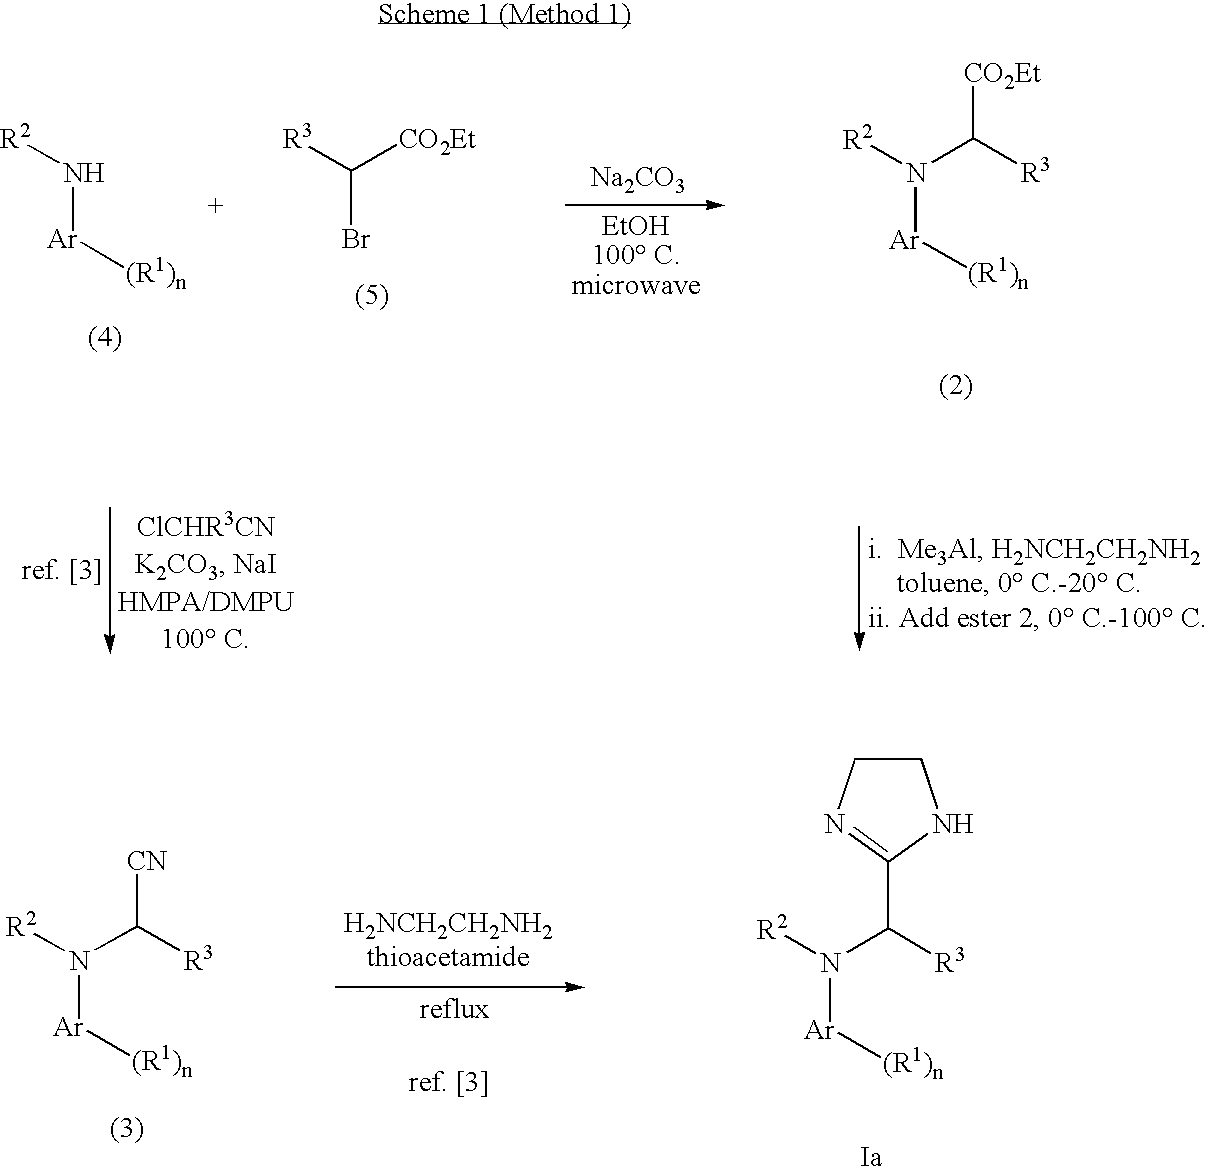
N([Ar][(R1)n])[R2].[R3]C([CO2Et])Br.[Na2CO3].[R2]N(C([R3])[CO2Et])[Ar][(R1)n].[R2]N(C([R3])[CN])[Ar][(R1)n].C1CN=C(C(N([R2])[Ar][(R1)n])[R3])N1
